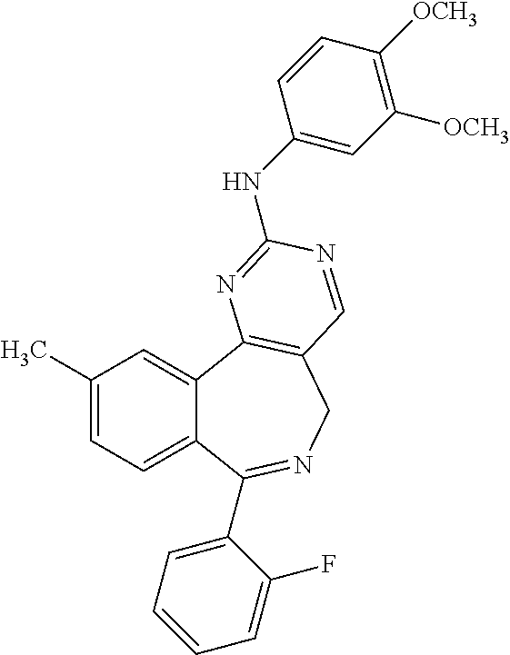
C1(C)=CC=C2C(=C1)C1=C(CN=C2C2=CC=CC=C2F)C=NC(NC2=CC([OCH3])=C([OCH3])C=C2)=N1
